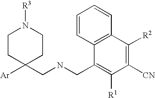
C1CC([Ar])(CNCC2=C([R1])C([CN])=C([R2])C3=C2C=CC=C3)CCN1[R3]
